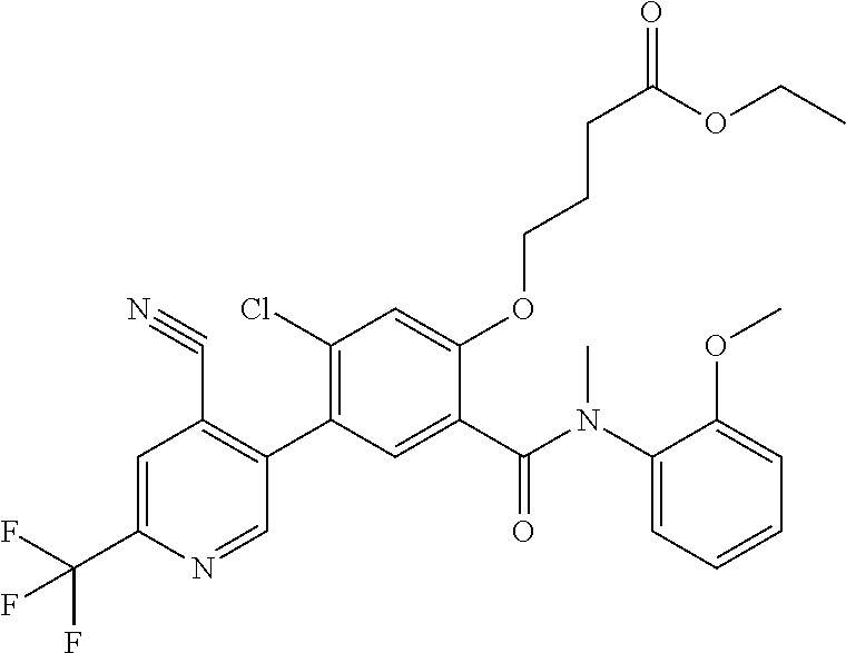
C1=C(C(F)(F)F)N=CC(C2=C(Cl)C=C(OCCCC(=O)OCC)C(C(N(C3=CC=CC=C3OC)C)=O)=C2)=C1C#N
